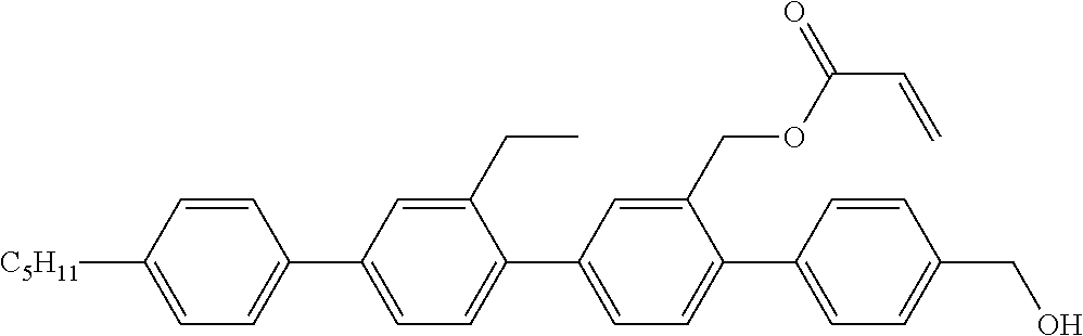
C1=CC([C5H11])=CC=C1C1=CC=C(C2=CC=C(C3=CC=C(CO)C=C3)C(COC(C=C)=O)=C2)C(CC)=C1
